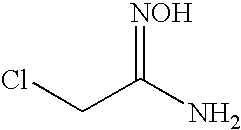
ClCC(N)=[NOH]
